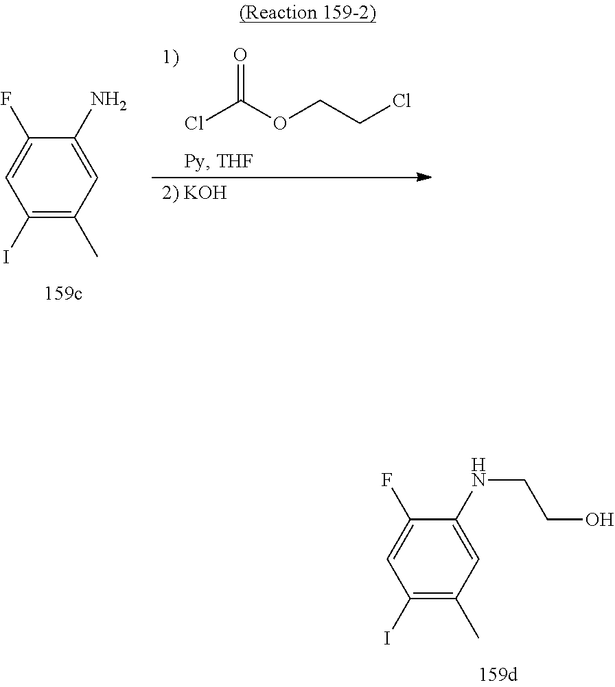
C1(I)=C(C)C=C(NCCO)C(F)=C1.C1(I)=C(C)C=C(N)C(F)=C1.ClC(OCCCl)=O
